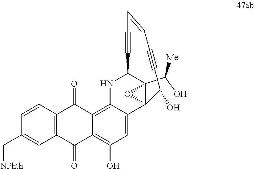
C12(C(O)[Me])C3(C4=CC(O)=C5C(=O)C6=C(C(=O)C5=C4NC1C#CC=CC#CC3O)C=CC(C[NPhth])=C6)O2
